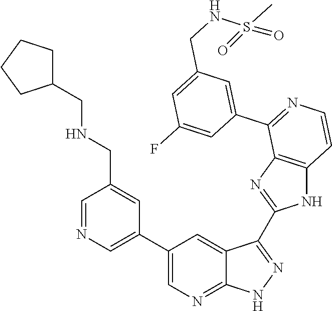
C1=NC=C(C2=CN=C3C(=C2)C(C2=NC4=C(N2)C=CN=C4C2=CC(CNS(C)(=O)=O)=CC(F)=C2)=NN3)C=C1CNCC1CCCC1
